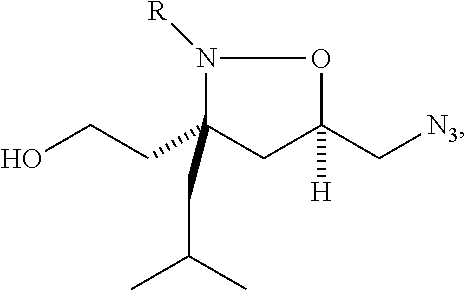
N1([R])C(CCO)(CC(C)C)CC(C[N3])([H])O1
